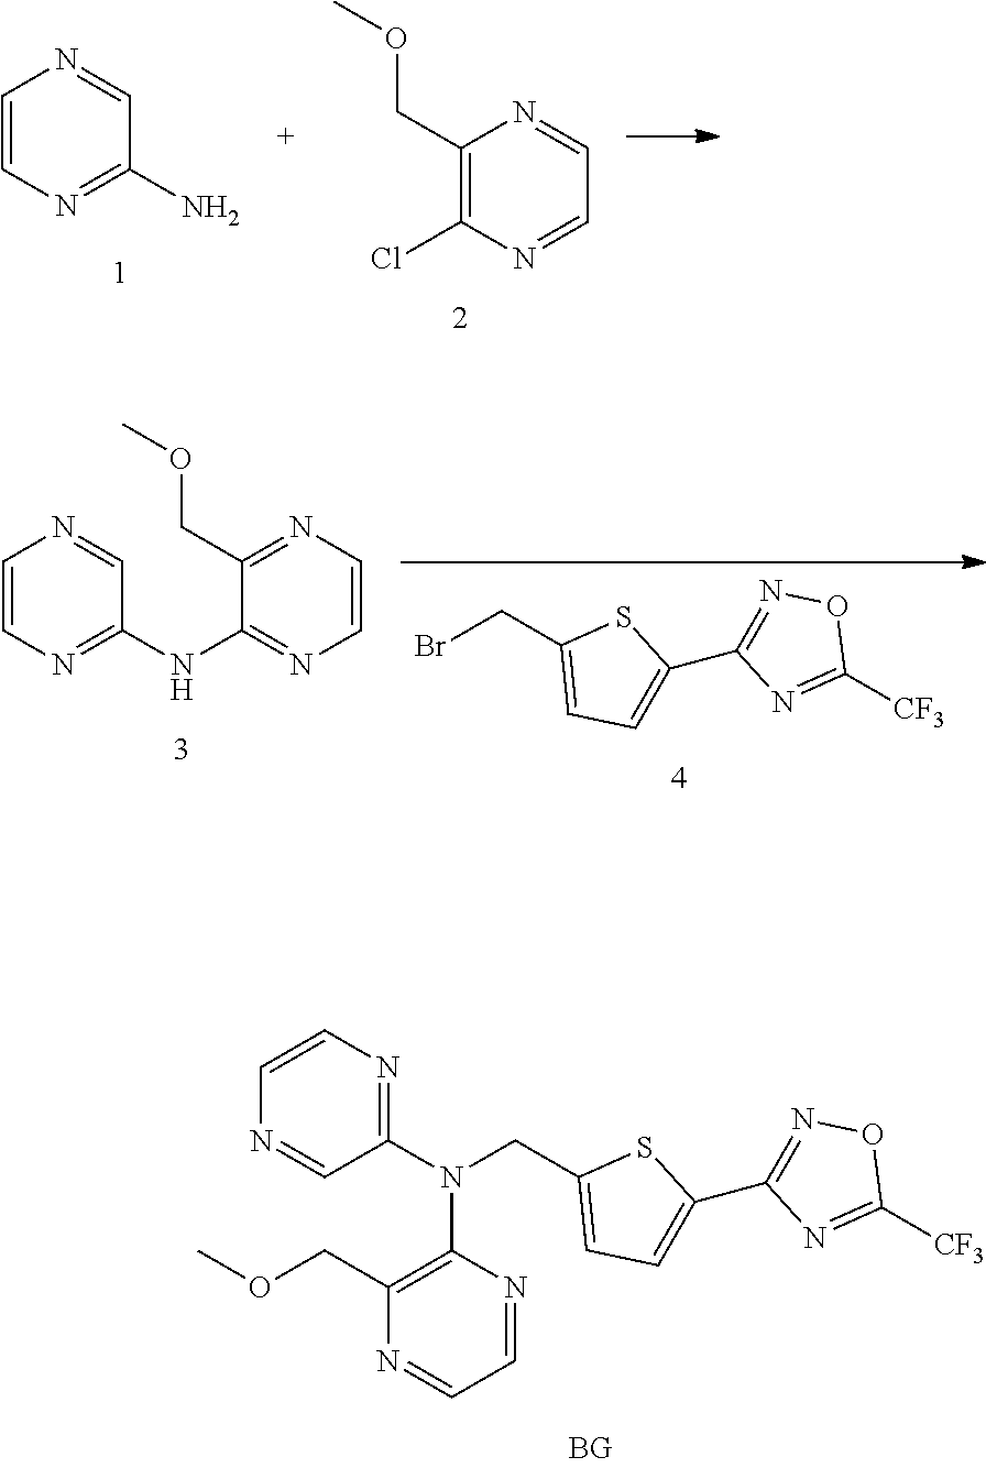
C1(COC)=C(Cl)N=CC=N1.C1=CN=C(N)C=N1.N1=C(N(CC2=CC=C(C3=NOC([CF3])=N3)S2)C2=C(COC)N=CC=N2)C=NC=C1.BrCC1=CC=C(C2=NOC([CF3])=N2)S1.C1=CN=C(NC2=NC=CN=C2COC)C=N1
